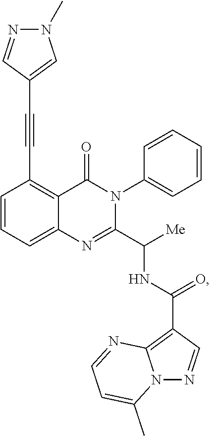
C12=CC=CC(C#CC3=CN(C)N=C3)=C1C(=O)N(C1=CC=CC=C1)C(C([Me])NC(C1=C3N(N=C1)C(C)=CC=N3)=O)=N2
